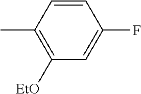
C1=CC(C)=C([EtO])C=C1F
